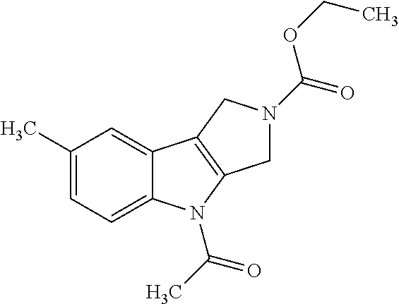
C1(C)=CC=C2C(=C1)C1=C(N2C(C)=O)CN(C(=O)OCC)C1
